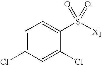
C1=C(Cl)C=C(Cl)C(S([X1])(=O)=O)=C1
